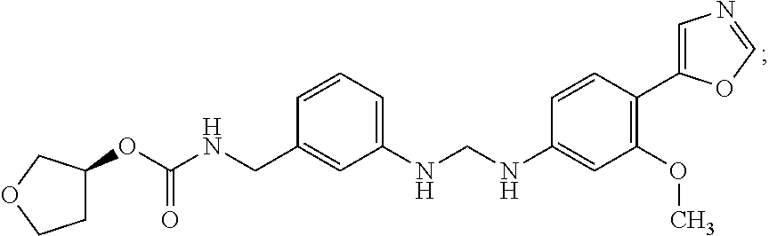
C1C(OC(NCC2=CC(NCNC3=CC(OC)=C(C4=CN=CO4)C=C3)=CC=C2)=O)COC1
